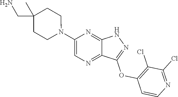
N1(C2=CN=C3C(=N2)NN=C3OC2=C(Cl)C(Cl)=NC=C2)CCC(C)(CN)CC1
